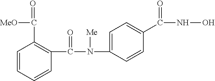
C1=CC=CC(C(=O)N([Me])C2=CC=C(C(NO)=O)C=C2)=C1C([MeO])=O
